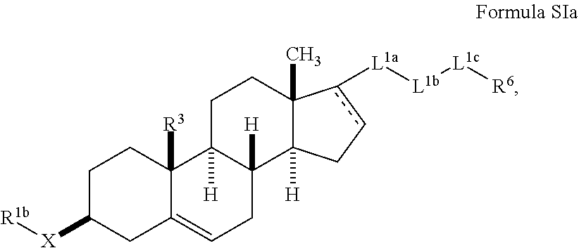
C1C([X][R1b])CC2=CCC3([H])C([H])(C2([R3])C1)CCC1(C)C3([H])Ccc1[L1a][L1b][L1c][R6]
